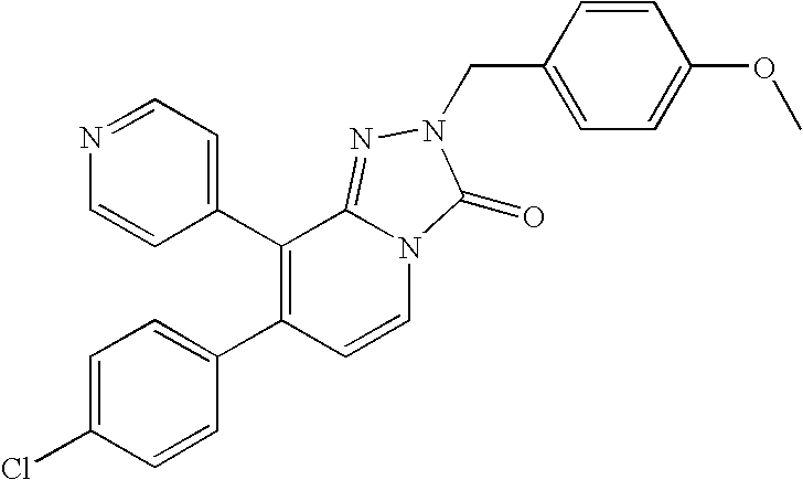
C1(C2=C(C3=CC=C(Cl)C=C3)C=CN3C2=NN(CC2=CC=C(OC)C=C2)C3=O)=CC=NC=C1
